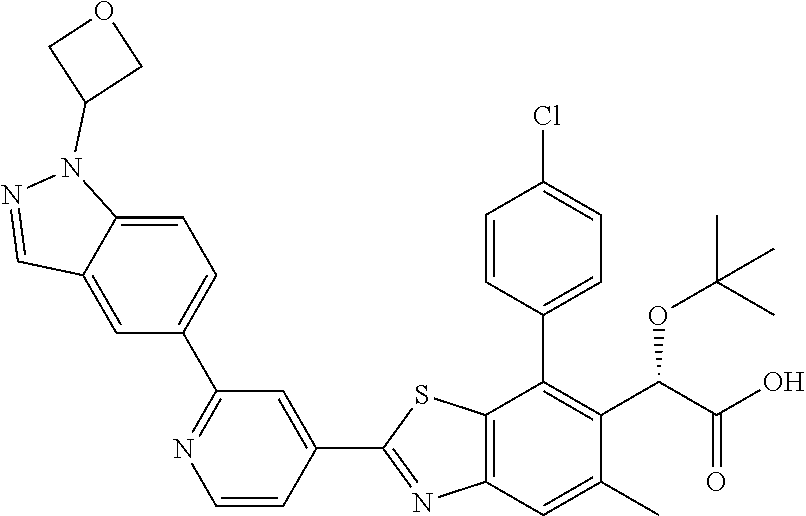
C1(C2=CC(C3=CC=C4C(=C3)C=NN4C3COC3)=NC=C2)=NC2=C(S1)C(C1=CC=C(Cl)C=C1)=C(C(OC(C)(C)C)C(=O)O)C(C)=C2
